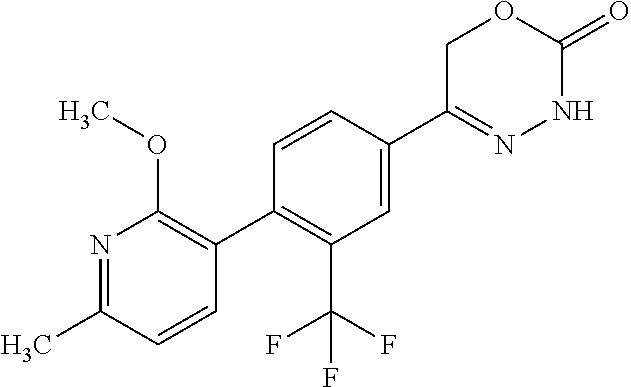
FC(F)(C1=C(C2=C(OC)N=C(C)C=C2)C=CC(C2=NNC(=O)OC2)=C1)F
